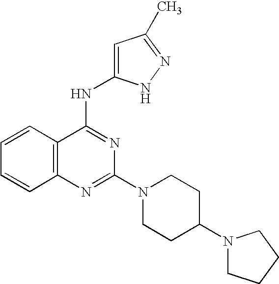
C12=C(N=C(N3CCC(N4CCCC4)CC3)N=C1NC1=CC(C)=NN1)C=CC=C2
